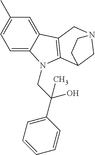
C1=C2C(=CC(C)=C1)C1=C(C3CN(C1)CC3)N2CC(C1=CC=CC=C1)(O)C
